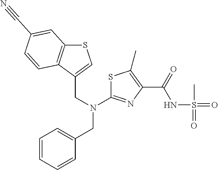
N(C1=NC(C(NS(=O)(C)=O)=O)=C(C)S1)(CC1=CC=CC=C1)CC1=CSC2=C1C=CC(C#N)=C2
